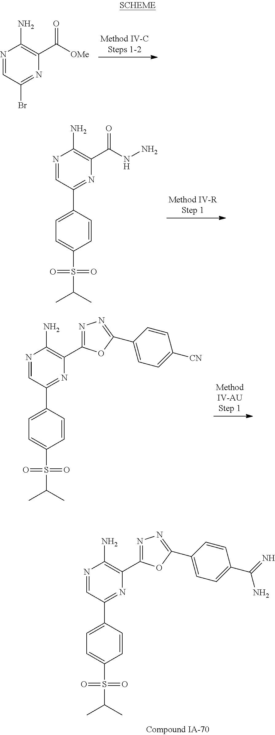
N1=CC(Br)=NC(C([OMe])=O)=C1N.N1=CC(C2=CC=C(S(C(C)C)(=O)=O)C=C2)=NC(C(NN)=O)=C1N.N1=CC(C2=CC=C(S(C(C)C)(=O)=O)C=C2)=NC(C2=NN=C(C3=CC=C([CN])C=C3)O2)=C1N.N1=CC(C2=CC=C(S(C(C)C)(=O)=O)C=C2)=NC(C2=NN=C(C3=CC=C(C(N)=N)C=C3)O2)=C1N
